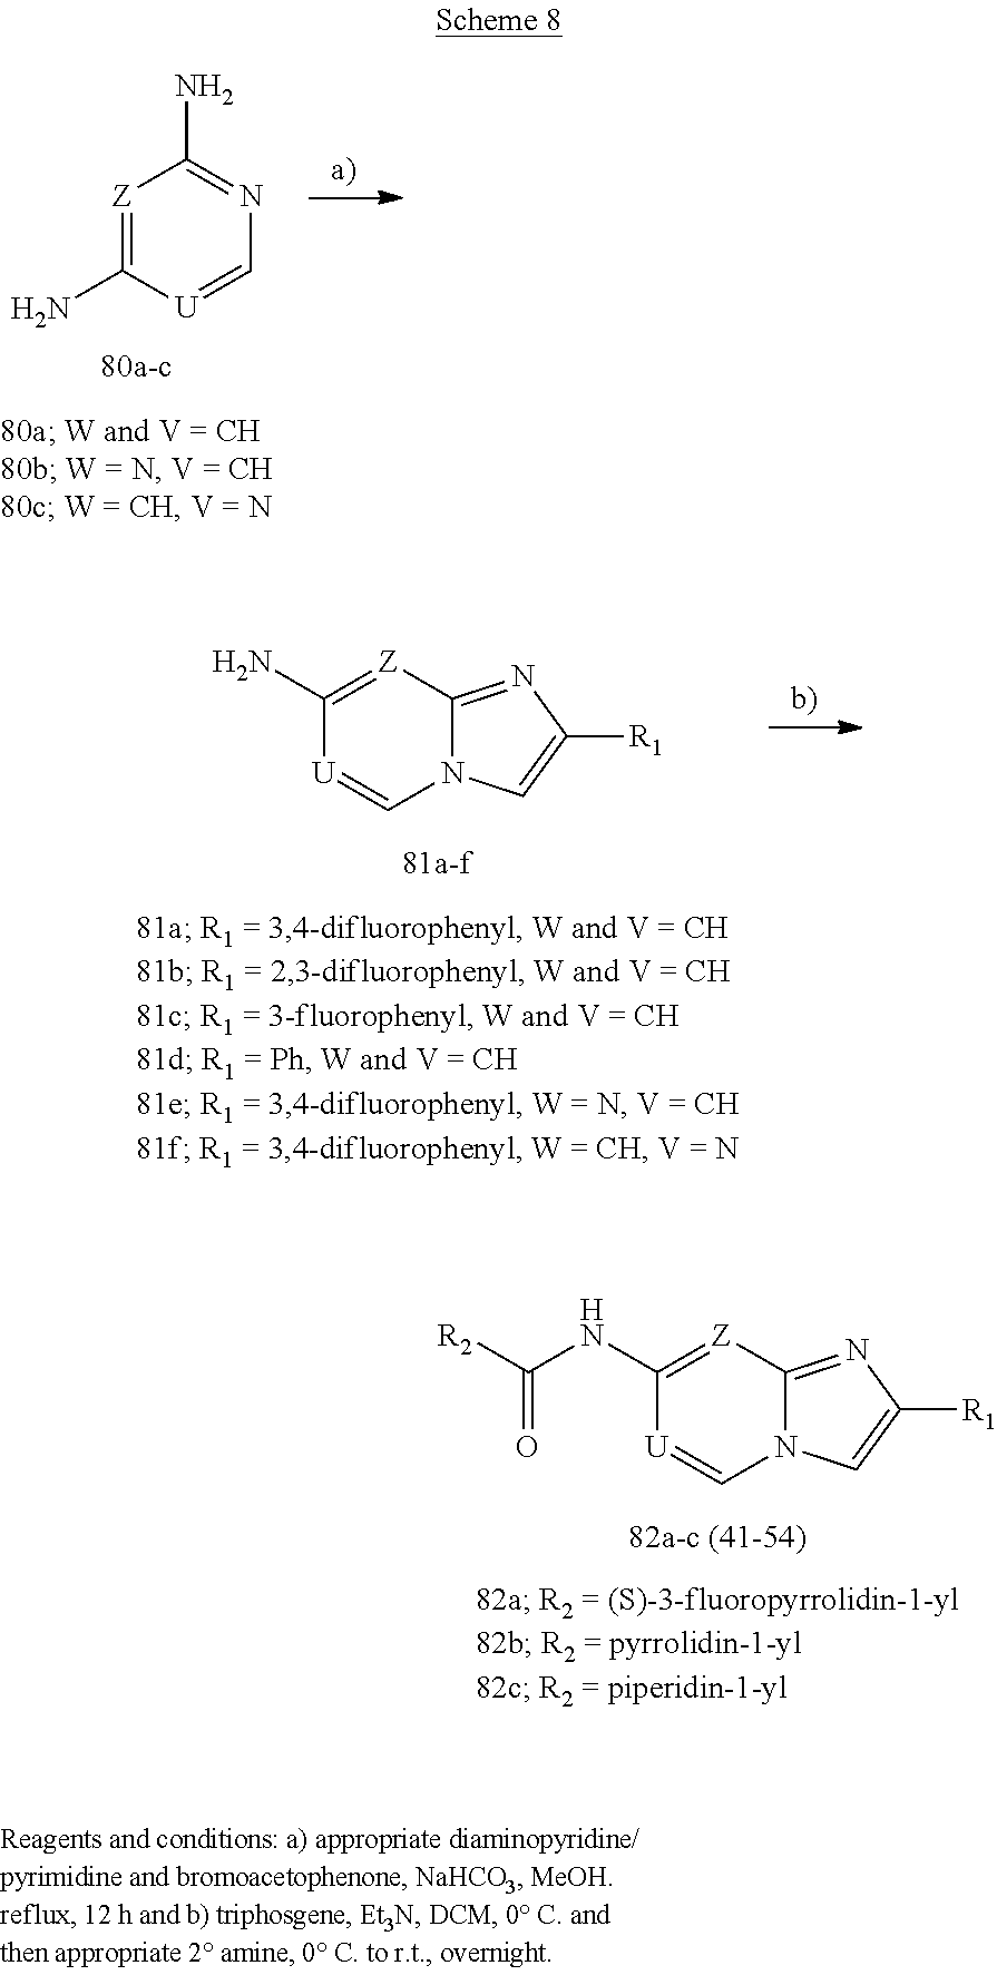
[Z]1=C(N)[U]=CN=C1N.C1(N)=[Z]C2=NC([R1])=CN2C=[U]1.C1(NC([R2])=O)=[Z]C2=NC([R1])=CN2C=[U]1
